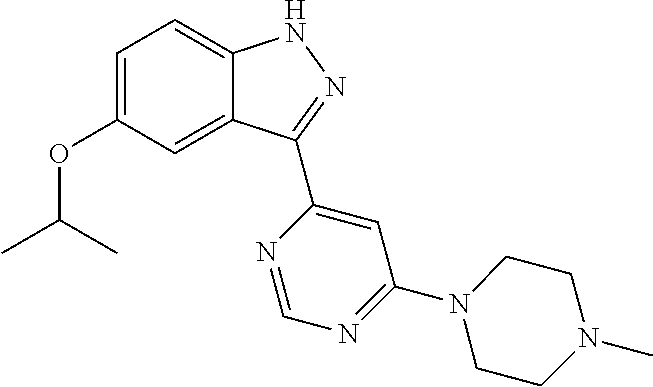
C12=CC(OC(C)C)=CC=C1NN=C2C1=CC(N2CCN(C)CC2)=NC=N1
